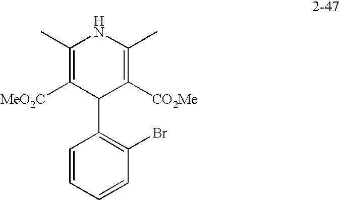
C1=CC=CC(Br)=C1C1C([CO2Me])=C(C)NC(C)=C1[MeO2C]
